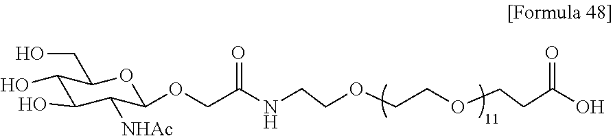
C1(O)C(O)C([NHAc])C(OCC(NCCOCCOCCC(O)=O)=O)OC1CO
